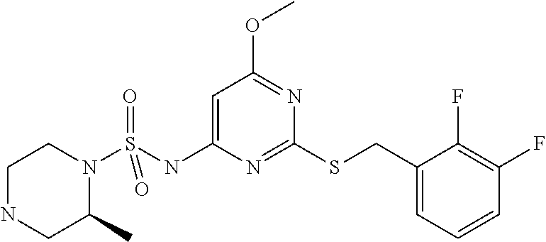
C1(SCC2=CC=CC(F)=C2F)=NC(NS(N2CCNCC2C)(=O)=O)=CC(OC)=N1
